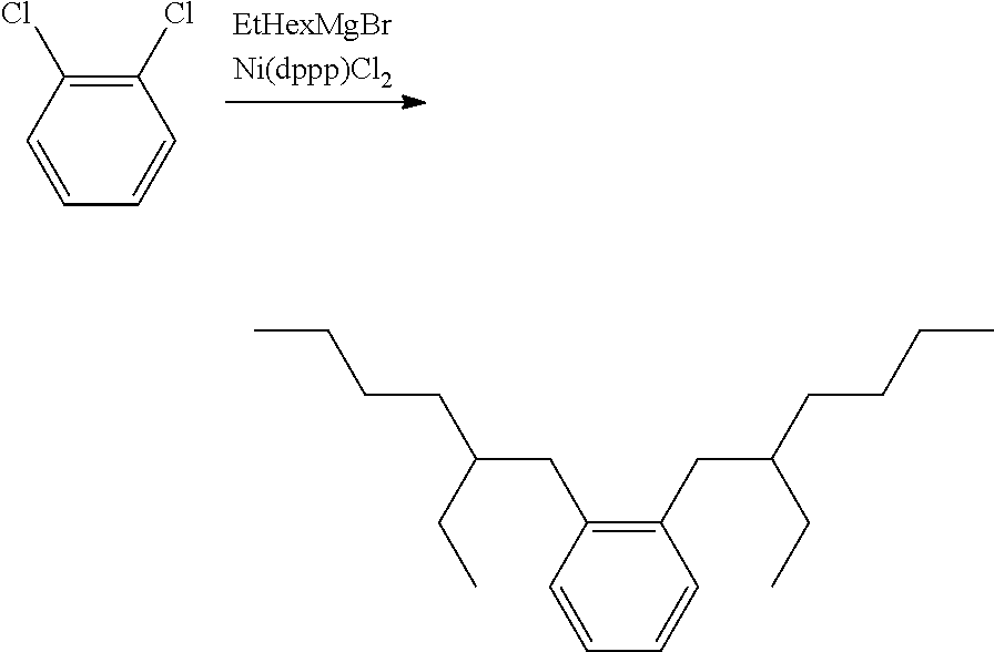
C1(Cl)=C(Cl)C=CC=C1.C1(CC(CC)CCCC)=C(CC(CC)CCCC)C=CC=C1
